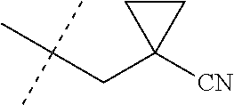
C1(CC(C)(C)C)([CN])CC1
